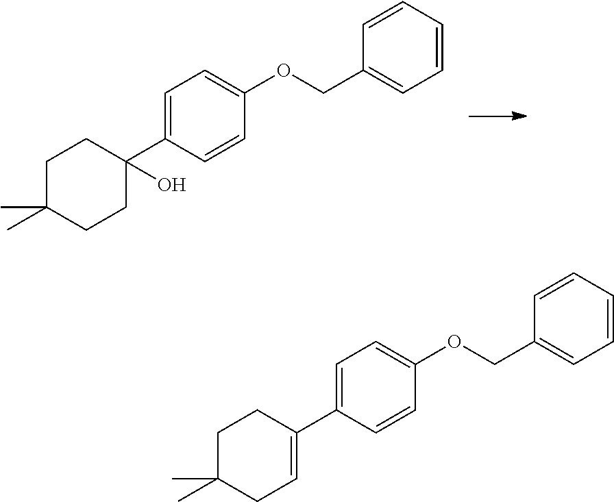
C1=C(C2(O)CCC(C)(C)CC2)C=CC(OCC2=CC=CC=C2)=C1.C1=C(C2=CCC(C)(C)CC2)C=CC(OCC2=CC=CC=C2)=C1
